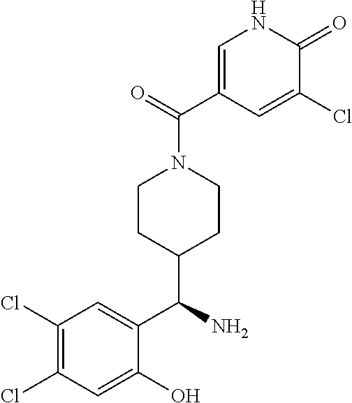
C1(Cl)=C(Cl)C=C(O)C(C(N)C2CCN(C(=O)C3=CNC(=O)C(Cl)=C3)CC2)=C1
